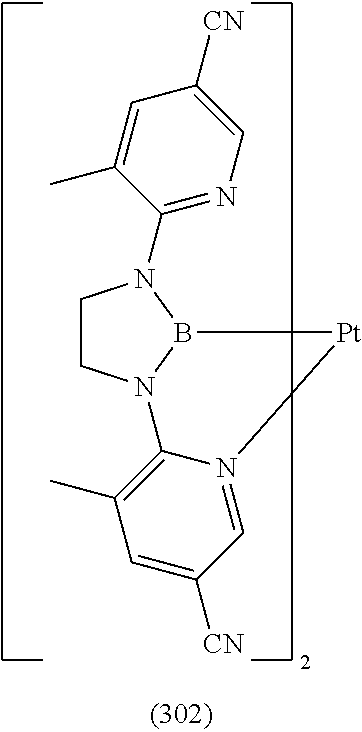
C1CN2B(N1C1=NC=C([CN])C=C1C)[Pt]N1=CC([CN])=CC(C)=C21
